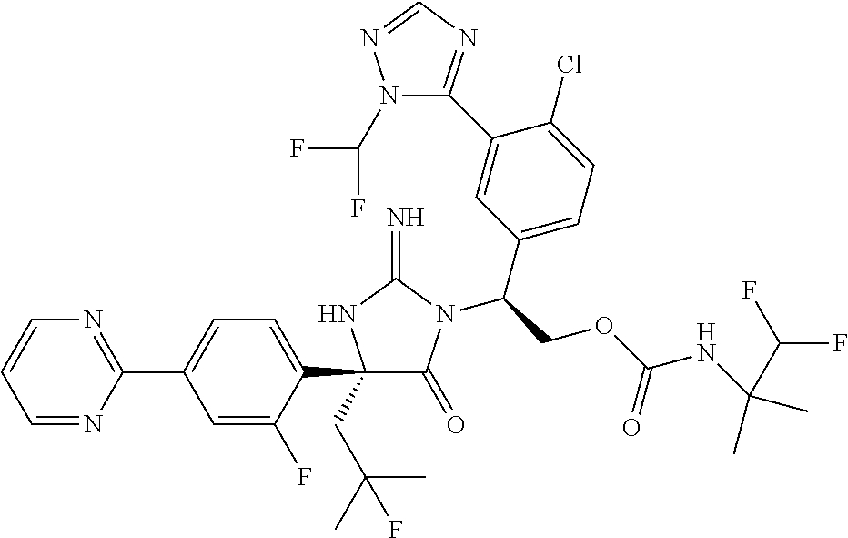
C1(C2=CC=C(C3(CC(C)(F)C)C(=O)N(C(COC(NC(C(F)F)(C)C)=O)C4=CC=C(Cl)C(C5=NC=NN5C(F)F)=C4)C(=N)N3)C(F)=C2)=NC=CC=N1
